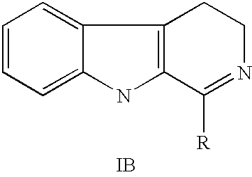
C1=CC=C2C(=C1)C1=C(N2)C([R])=NCC1.[IB]
